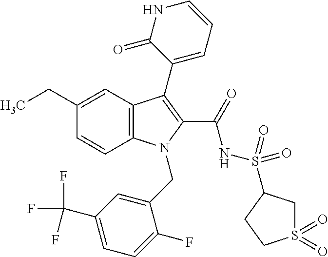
C1(CC)=CC2=C(C=C1)N(CC1=CC(C(F)(F)F)=CC=C1F)C(C(=O)NS(=O)(=O)C1CS(=O)(=O)CC1)=C2C1=CC=CNC1=O
